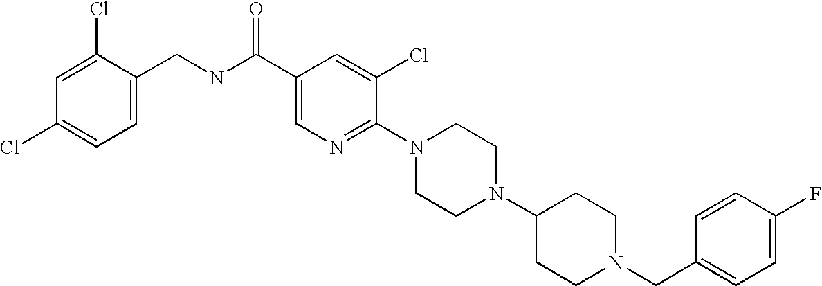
C1(F)=CC=C(CN2CCC(N3CCN(C4=NC=C(C(NCC5=CC=C(Cl)C=C5Cl)=O)C=C4Cl)CC3)CC2)C=C1
